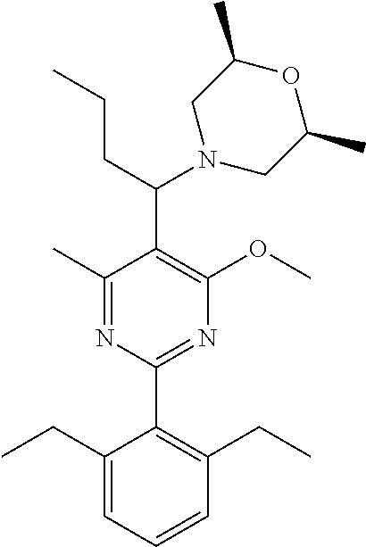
C1(C)=NC(C2=C(CC)C=CC=C2CC)=NC(OC)=C1C(N1CC(C)OC(C)C1)CCC
